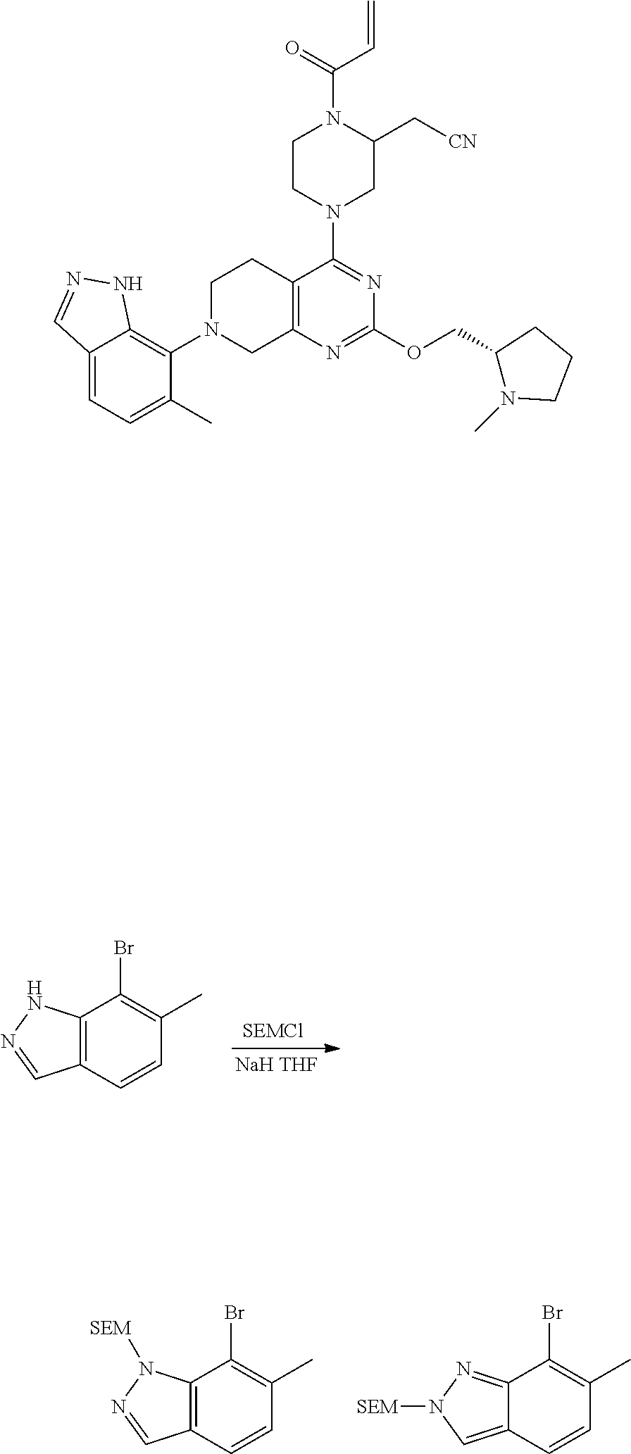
[SEMCl].[NaH THF].C12=C(C=CC(C)=C1Br)C=NN2.C12=C(C=CC(C)=C1Br)C=NN2[SEM].C12=NN([SEM])C=C1C=CC(C)=C2Br.C12=CC=C(C)C(N3CC4=C(CC3)C(N3CC(C[CN])N(C(=O)C=C)CC3)=NC(OCC3N(C)CCC3)=N4)=C1NN=C2
